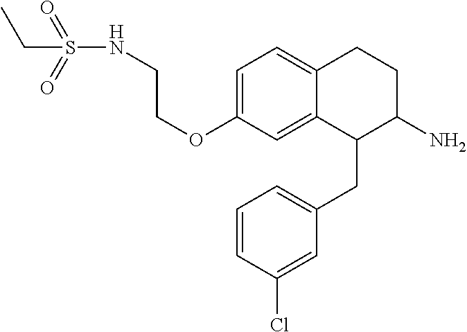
C1=C(OCCNS(=O)(=O)CC)C=C2C(=C1)CCC(N)C2CC1=CC=CC(Cl)=C1
